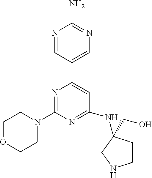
N1=CC(C2=CC(NC3(CO)CCNC3)=NC(N3CCOCC3)=N2)=CN=C1N
